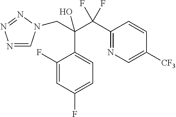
N1=CN(CC(O)(C(C2=NC=C([CF3])C=C2)(F)F)C2=CC=C(F)C=C2F)N=N1
